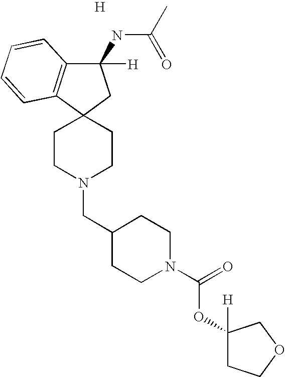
[H].C1CN(CC2CCN(C(=O)OC3([H])CCOC3)CC2)CCC12C1=C(C(NC(C)=O)([H])C2)C=CC=C1
